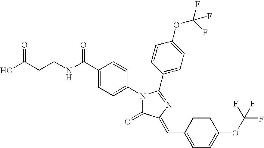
OC(CCNC(C1=CC=C(N2C(=O)C(=CC3=CC=C(OC(F)(F)F)C=C3)N=C2C2=CC=C(OC(F)(F)F)C=C2)C=C1)=O)=O
